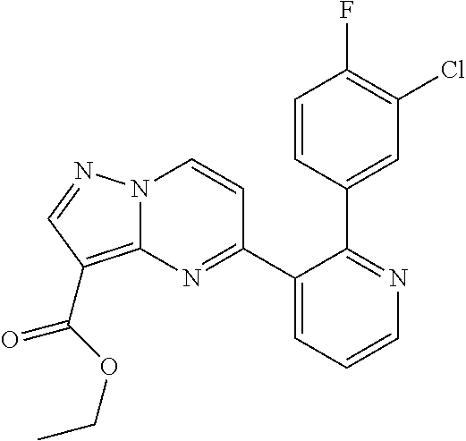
C1=CC(C2=NC=CC=C2C2=NC3=C(C(=O)OCC)C=NN3C=C2)=CC(Cl)=C1F
